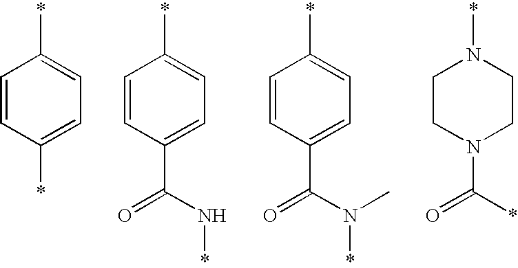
C1=CC(*)=CC=C1*.C1=CC(C(=O)N*)=CC=C1*.C1=CC(C(=O)N(*)C)=CC=C1*.C1CN(C(=O)*)CCN1*
